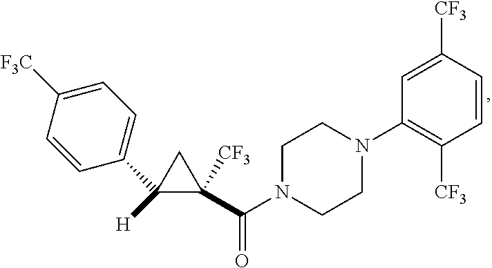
C1([H])(C2=CC=C([F3C])C=C2)C(C(N2CCN(C3=C([CF3])C=CC([CF3])=C3)CC2)=O)([CF3])C1
